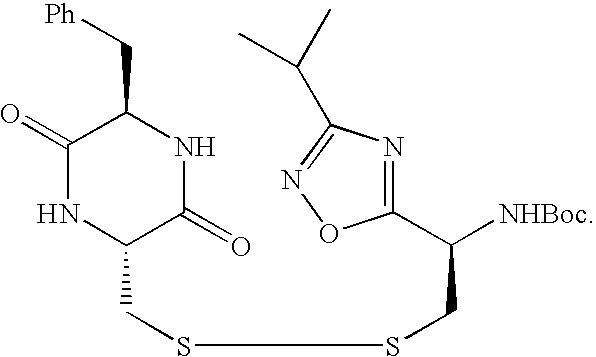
C1(=O)NC(CSSCC([NHBoc])C2=NC(C(C)C)=NO2)C(=O)NC1C[Ph]
